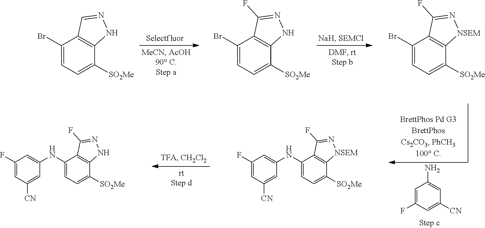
C1(Br)=CC=C([SO2Me])C2=C1C=NN2.C1(Br)=CC=C([SO2Me])C2=C1C(F)=NN2.C1(Br)=CC=C([SO2Me])C2=C1C(F)=N[NSEM]2.C1(F)=CC(N)=CC([CN])=C1.C1(NC2=CC(F)=CC([CN])=C2)=CC=C([SO2Me])C2=C1C(F)=N[NSEM]2.C1(NC2=CC(F)=CC([CN])=C2)=CC=C([SO2Me])C2=C1C(F)=NN2
